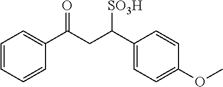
C1=CC=CC(C(CC(C2=CC=C(OC)C=C2)[SO3H])=O)=C1
